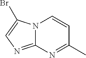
C12=NC=C(Br)N1C=CC(C)=N2
